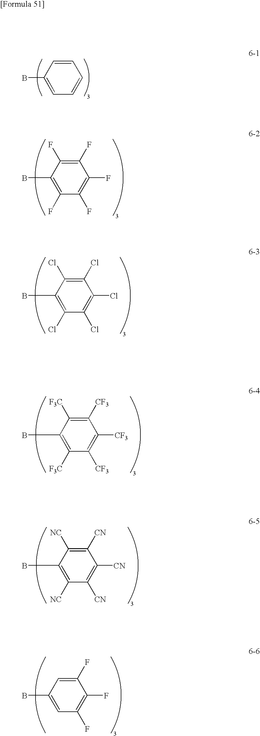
C1=CC(B)=CC=C1.C1(F)=C(F)C(B)=C(F)C(F)=C1F.C1(Cl)=C(Cl)C(B)=C(Cl)C(Cl)=C1Cl.C1([CF3])=C([F3C])C(B)=C([F3C])C([CF3])=C1[CF3].C1([CN])=C([NC])C(B)=C([NC])C([CN])=C1[CN].C1(F)=CC(B)=CC(F)=C1F
